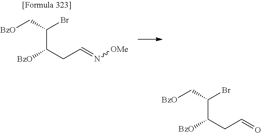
C([BzO])C(Br)C(CC=N[OMe])[BzO].C([BzO])C(Br)C(CC=O)[BzO]
